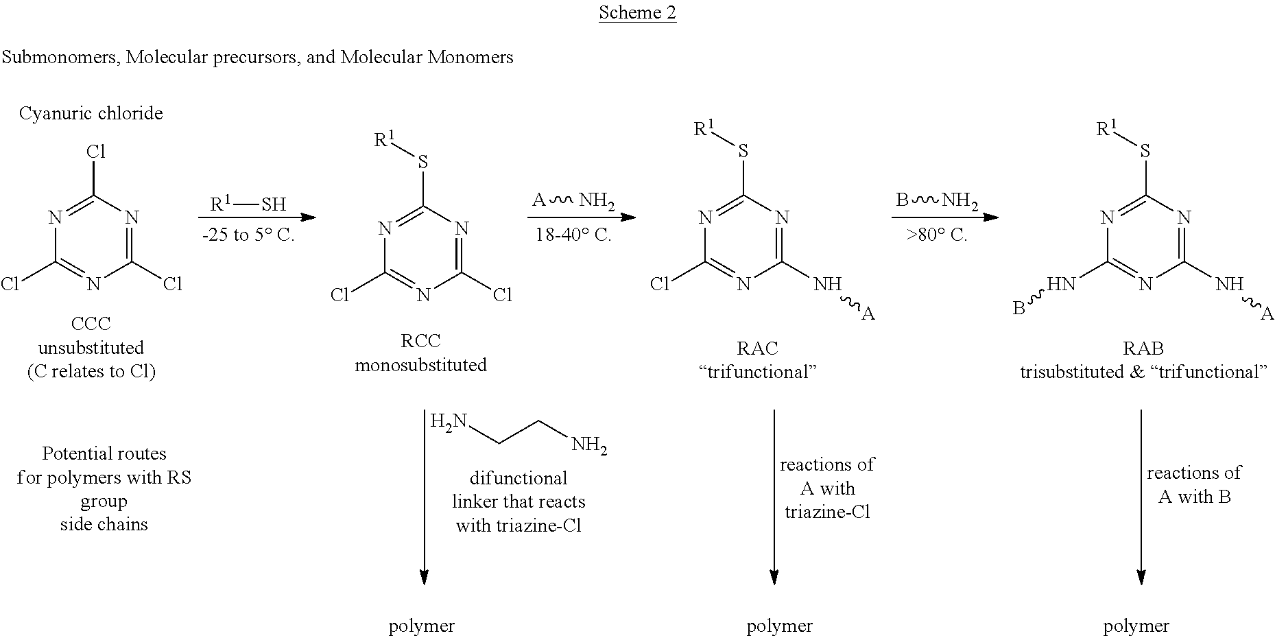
[R1]S.[A]N.BN.N1=C(S[R1])N=C(Cl)N=C1Cl.N1=C(S[R1])N=C(N[A])N=C1Cl.N1=C(S[R1])N=C(N[A])N=C1NB.N1=C(Cl)N=C(Cl)N=C1Cl.NCCN
